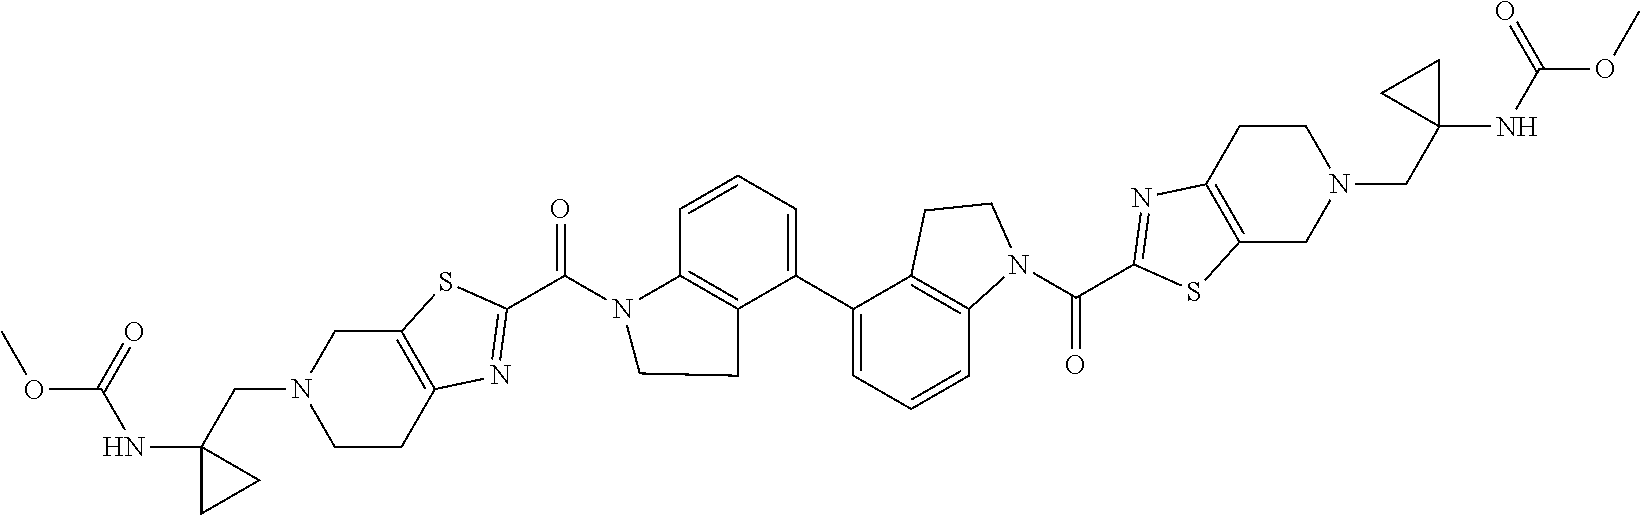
C12=C(SC(C(N3C4=C(C(C5=CC=CC6=C5CCN6C(C5=NC6=C(S5)CN(CC5(NC(OC)=O)CC5)CC6)=O)=CC=C4)CC3)=O)=N1)CN(CC1(NC(OC)=O)CC1)CC2
